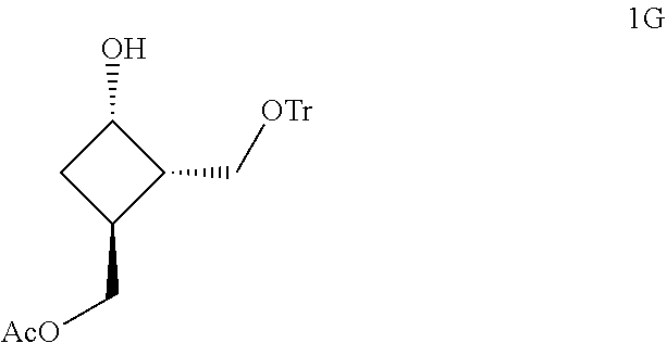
C1(O)CC(C[AcO])C1C[OTr]
